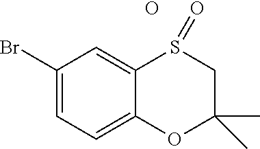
O.BrC1=CC=C2C(=C1)S(=O)CC(C)(C)O2
